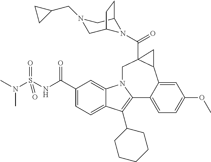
C1(C(NS(N(C)C)(=O)=O)=O)=CC=C2C(=C1)N1C(=C2C2CCCCC2)C2=CC=C(OC)C=C2C2C(C(=O)N3C4CN(CC5CC5)CC3CC4)(C1)C2
